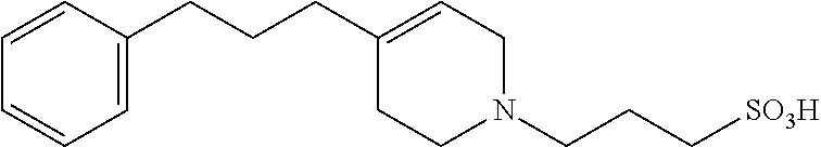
C1=C(CCCC2=CCN(CCC[SO3H])CC2)C=CC=C1
